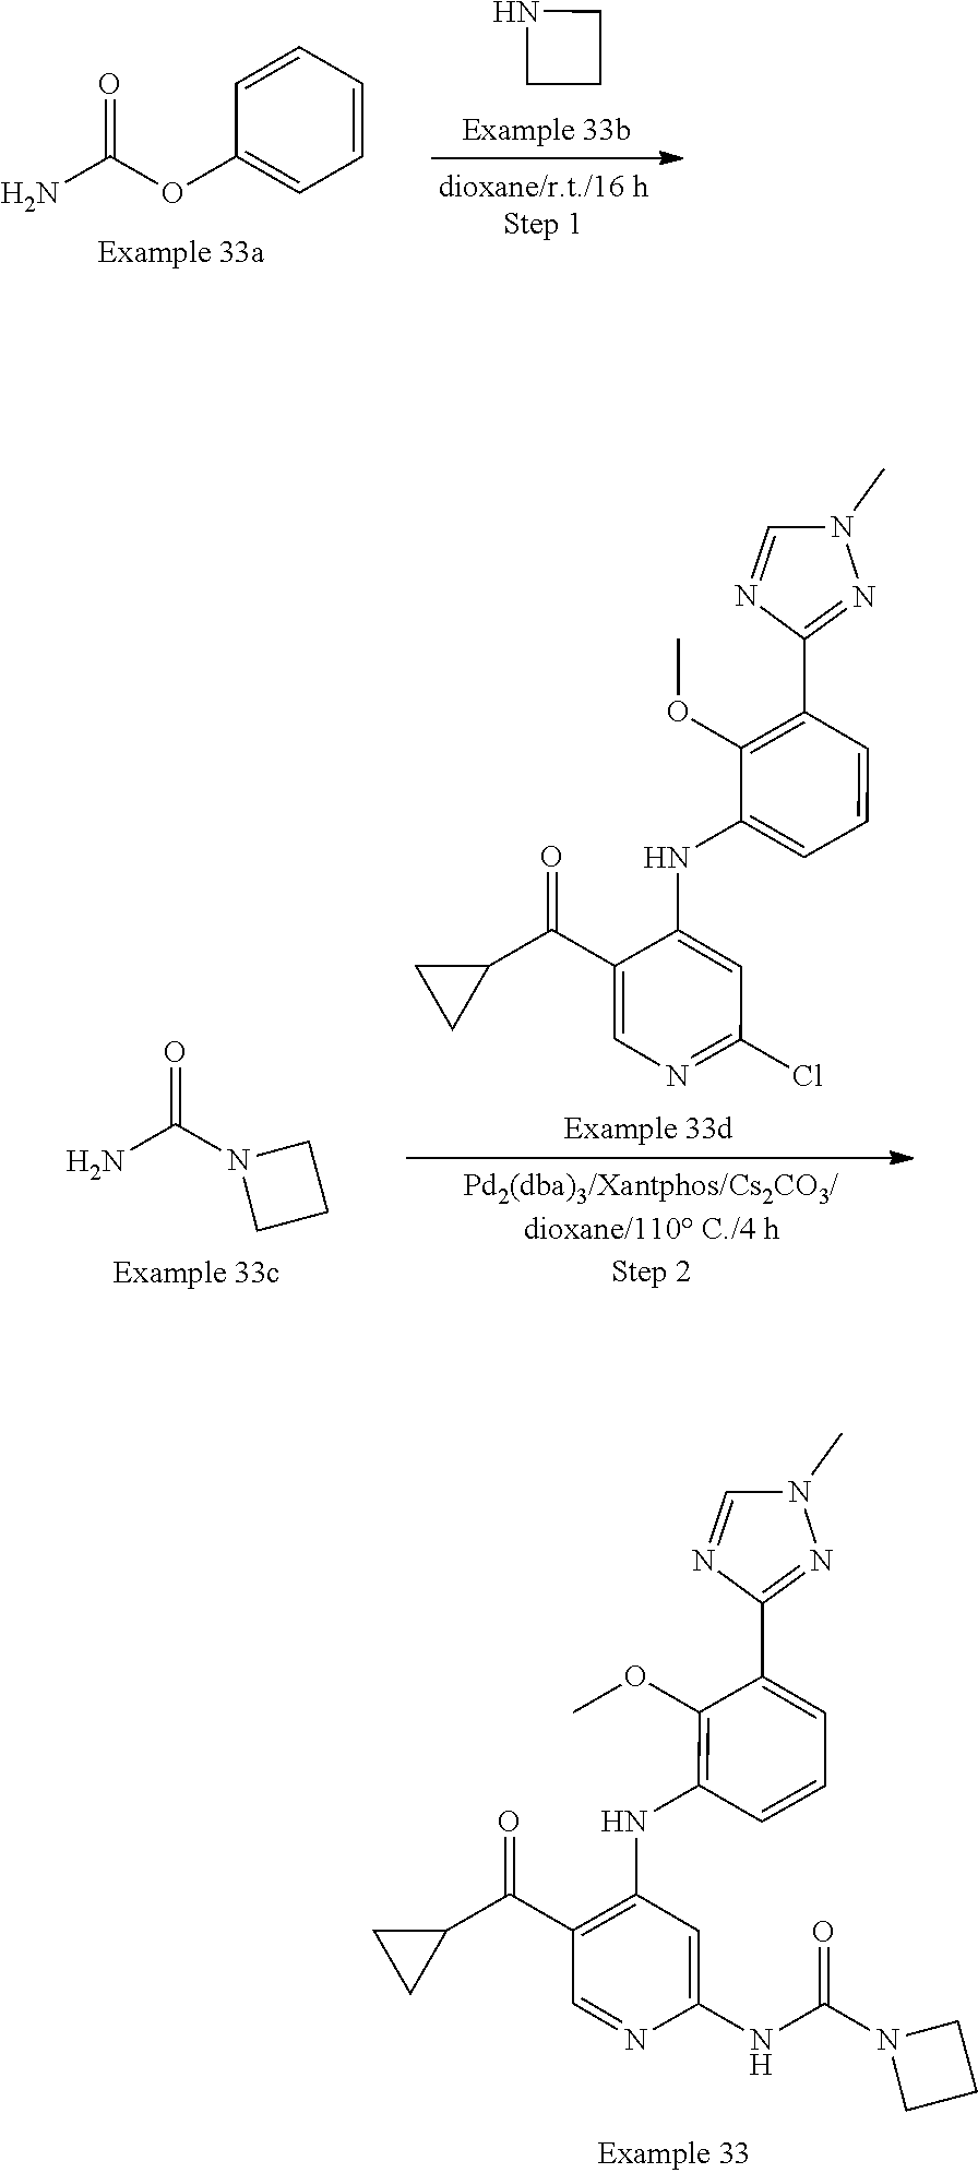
NC(OC1=CC=CC=C1)=O.N1CCC1.NC(N1CCC1)=O.C1(C(C2=CN=C(Cl)C=C2NC2=CC=CC(C3=NN(C)C=N3)=C2OC)=O)CC1.C1(C(C2=C(NC3=C(OC)C(C4=NN(C)C=N4)=CC=C3)C=C(NC(N3CCC3)=O)N=C2)=O)CC1
